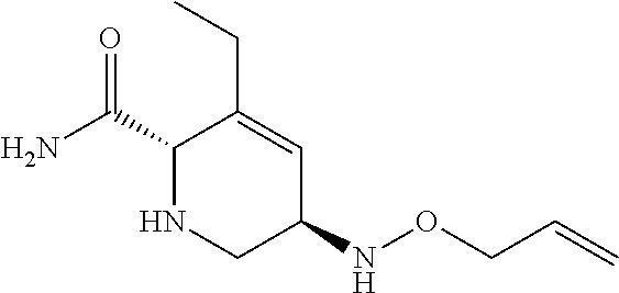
C1(C(N)=O)NCC(NOCC=C)C=C1CC
